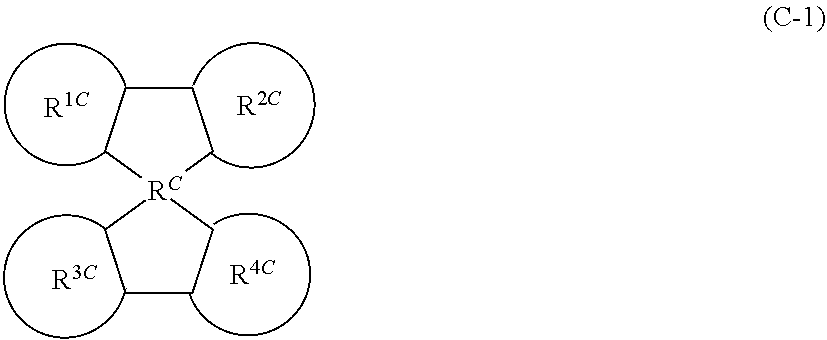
C1[RC]2(CCCC2)CCC1
